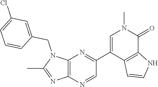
N1(CC2=CC(Cl)=CC=C2)C(C)=NC2=C1N=C(C1=CN(C)C(=O)C3=C1C=CN3)C=N2
